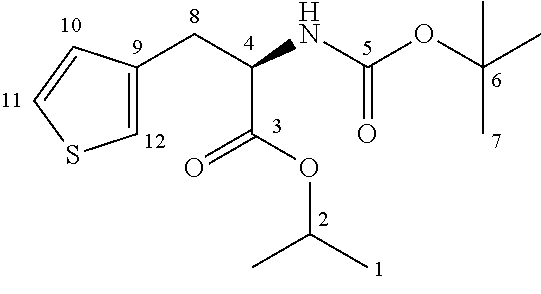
C1=C(CC(NC(OC(C)(C)C)=O)C(OC(C)C)=O)C=CS1
